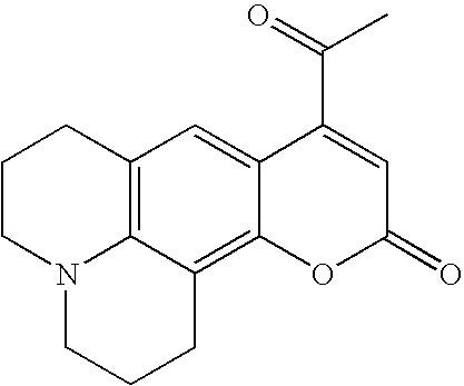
C12=CC3=C4C(=C1OC(=O)C=C2C(C)=O)CCCN4CCC3
